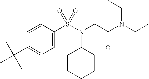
C1=C(C(C)(C)C)C=CC(S(N(CC(N(CC)CC)=O)C2CCCCC2)(=O)=O)=C1
